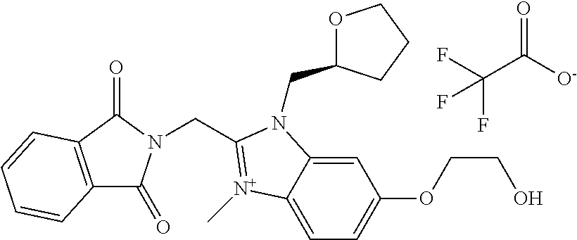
FC(C([O-])=O)(F)F.C12=C(C(=O)N(CC3=[N+](C)C4=CC=C(OCCO)C=C4N3CC3OCCC3)C1=O)C=CC=C2
